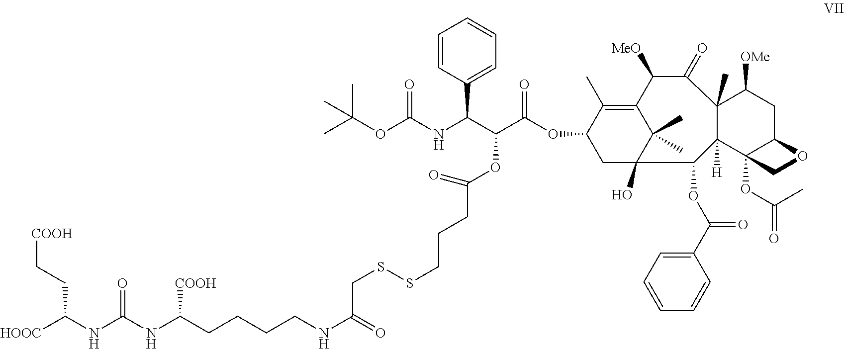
C(SSCCCC(=O)OC(C(C1=CC=CC=C1)NC(OC(C)(C)C)=O)C(OC1CC2(O)C(C)(C)C(=C1C)C([MeO])C(=O)C1(C)C([H])(C2OC(C2=CC=CC=C2)=O)C2(OC(=O)C)C(CC1[OMe])OC2)=O)C(NCCCCC(NC(=O)NC([HOOC])CC[COOH])[COOH])=O
